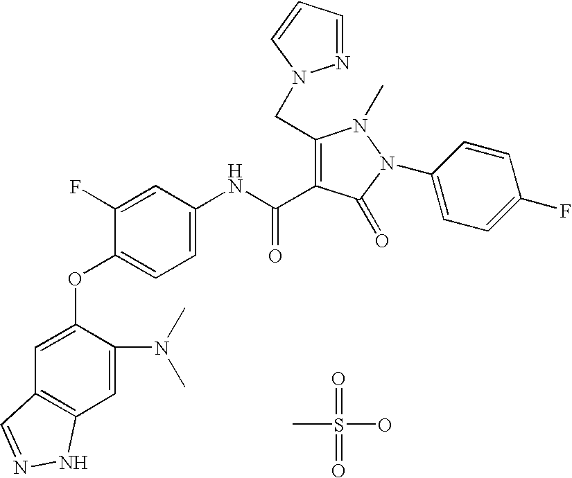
CS(=O)(O)=O.C1=C(OC2=CC=C(NC(C3=C(CN4N=CC=C4)N(C)N(C4=CC=C(F)C=C4)C3=O)=O)C=C2F)C(N(C)C)=CC2=C1C=NN2
